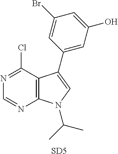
C12=C(C(Cl)=NC=N1)C(C1=CC(O)=CC(Br)=C1)=CN2C(C)C.[SD5]
